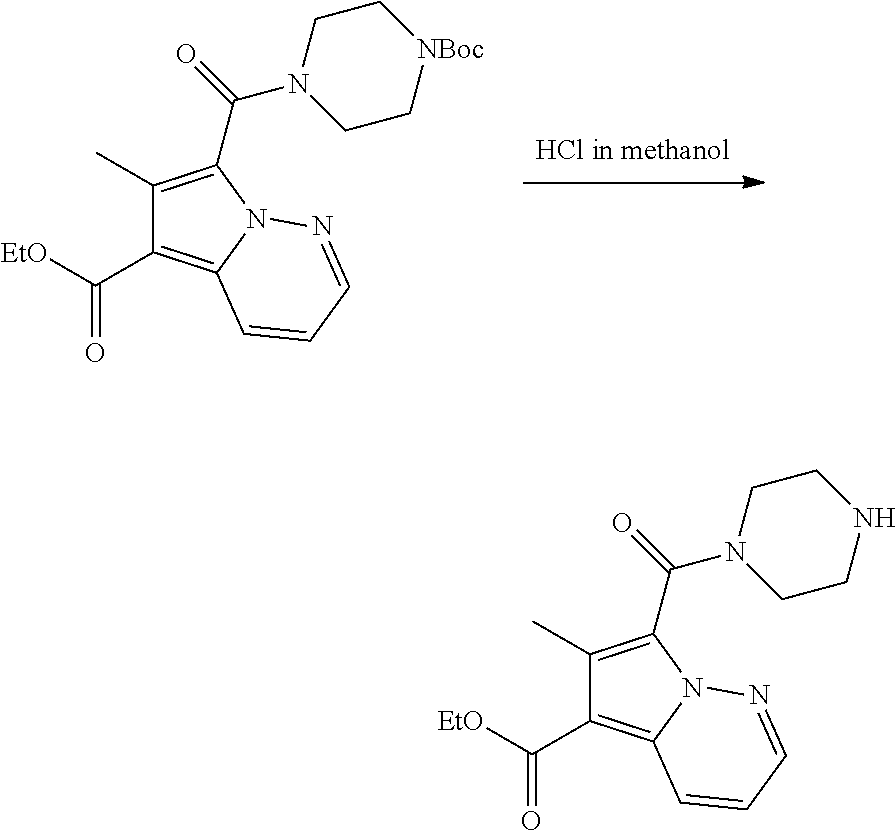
C1(C)=C(C(=O)N2CC[NBoc]CC2)N2C(=C1C([EtO])=O)C=CC=N2.C1(C)=C(C(=O)N2CCNCC2)N2C(=C1C([EtO])=O)C=CC=N2
